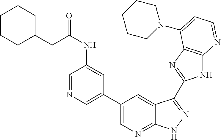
C1(C2=CN=CC(NC(=O)CC3CCCCC3)=C2)=CN=C2C(=C1)C(C1=NC3=C(N1)N=CC=C3N1CCCCC1)=NN2
